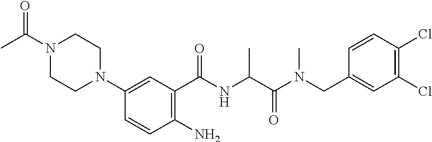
C1=CC(N)=C(C(NC(C(N(CC2=CC(Cl)=C(Cl)C=C2)C)=O)C)=O)C=C1N1CCN(C(C)=O)CC1
